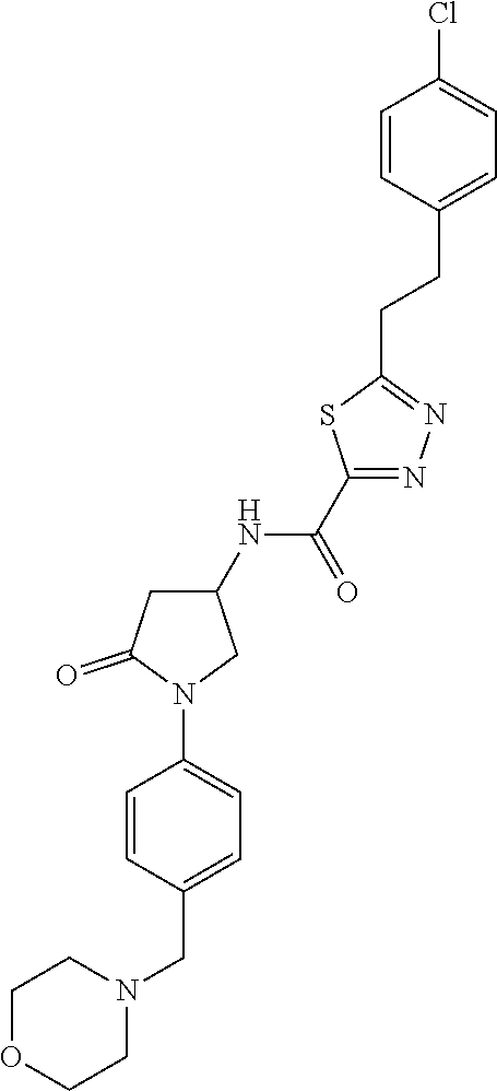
ClC1=CC=C(CCC2=NN=C(C(NC3CC(=O)N(C4=CC=C(CN5CCOCC5)C=C4)C3)=O)S2)C=C1
